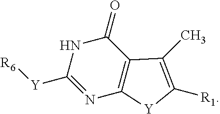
N1C([Y][R6])=NC2=C(C1=O)C(C)=C([R1])[Y]2
